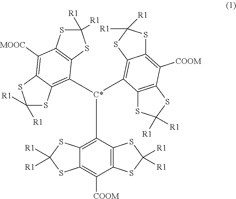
C12=C(C([C*](C3=C4SC([R1])([R1])SC4=C([MOOC])C4=C3SC([R1])([R1])S4)C3=C4C(=C([COOM])C5=C3SC([R1])([R1])S5)SC([R1])([R1])S4)=C3C(=C1[COOM])SC([R1])([R1])S3)SC([R1])([R1])S2
